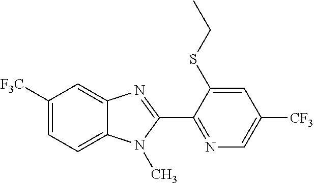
C1([F3C])=CC=C2C(=C1)N=C(C1=NC=C([CF3])C=C1SCC)N2C
